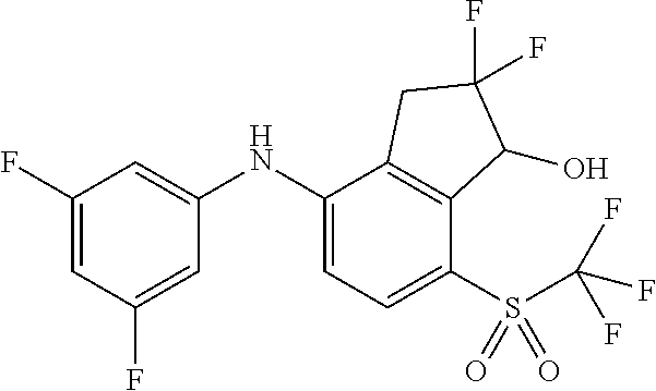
C1(NC2=CC=C(S(C(F)(F)F)(=O)=O)C3=C2CC(F)(F)C3O)=CC(F)=CC(F)=C1
